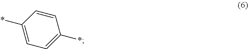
C1=CC(*)=CC=C1*
